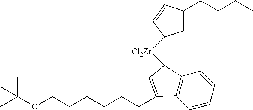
CC(OCCCCCCC1=CC([Cl2Zr]C2C=C(CCCC)C=C2)C2=C1C=CC=C2)(C)C
